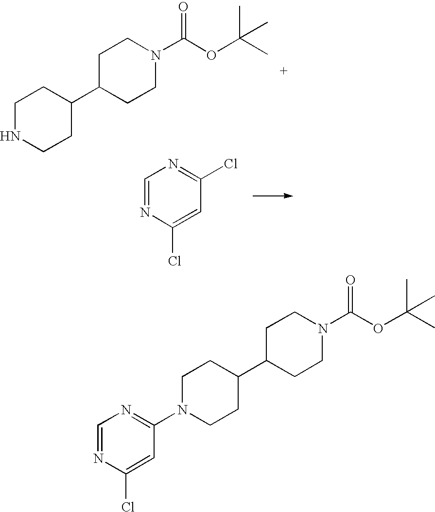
C1NCCC(C2CCN(C(OC(C)(C)C)=O)CC2)C1.C1=NC(Cl)=CC(Cl)=N1.C1N(C2=NC=NC(Cl)=C2)CCC(C2CCN(C(OC(C)(C)C)=O)CC2)C1
